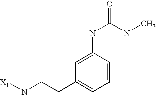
C1=C(NC(=O)NC)C=CC=C1CCN[X1]
